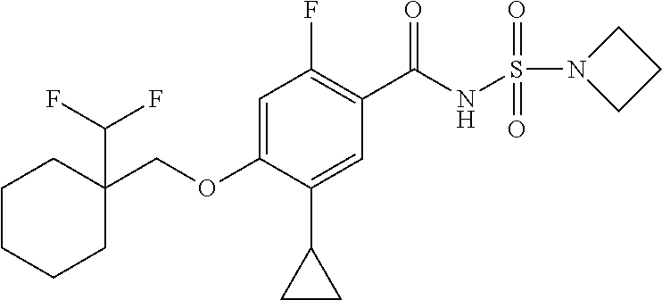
C(OC1=CC(F)=C(C(NS(N2CCC2)(=O)=O)=O)C=C1C1CC1)C1(C(F)F)CCCCC1
